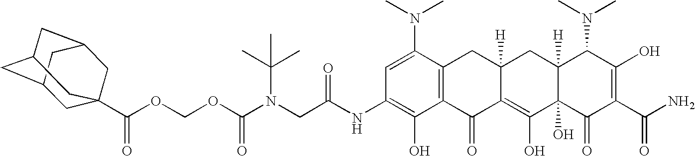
C(C)(C)(N(CC(NC1=C(O)C2=C(C(N(C)C)=C1)CC1([H])C(=C(O)C3(O)C([H])(C1)C(N(C)C)C(O)=C(C(N)=O)C3=O)C2=O)=O)C(OCOC(=O)C12CC3CC(CC(C1)C3)C2)=O)C
